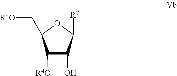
C1([R4O])C(O)C([R7])OC1C[R4O]
